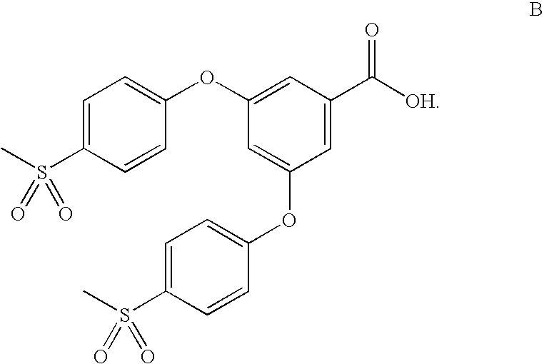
C1=C(S(C)(=O)=O)C=CC(OC2=CC(OC3=CC=C(S(C)(=O)=O)C=C3)=CC(C([OH])=O)=C2)=C1
